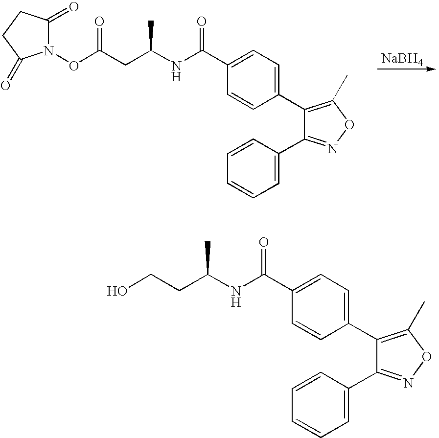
N1(OC(CC(NC(C2=CC=C(C3=C(C)ON=C3C3=CC=CC=C3)C=C2)=O)C)=O)C(=O)CCC1=O.[NaBH4].OCCC(NC(C1=CC=C(C2=C(C)ON=C2C2=CC=CC=C2)C=C1)=O)C
